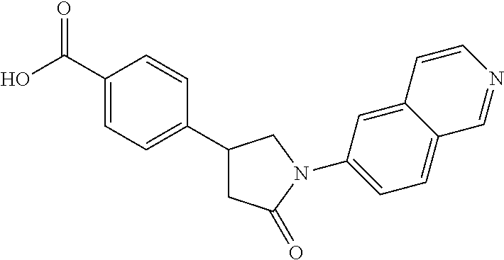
C1=C(C(O)=O)C=CC(C2CC(=O)N(C3=CC=C4C(=C3)C=CN=C4)C2)=C1
